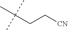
C([CN])CC(C)(C)C
